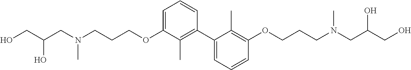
C1=C(OCCCN(CC(CO)O)C)C(C)=C(C2=CC=CC(OCCCN(CC(CO)O)C)=C2C)C=C1
